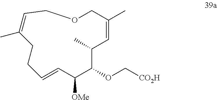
C1OCC(C)=CC(C)C(OC[CO2H])C([OMe])C=CCCC(C)=C1
